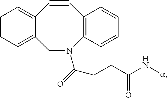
C1N(C(=O)CCC(=O)N[a])C2=C(C#CC3=CC=CC=C13)C=CC=C2
